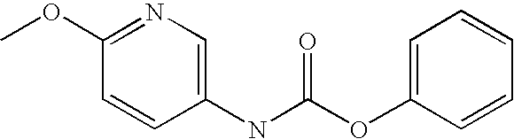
C1(OC)=NC=C(NC(=O)OC2=CC=CC=C2)C=C1
